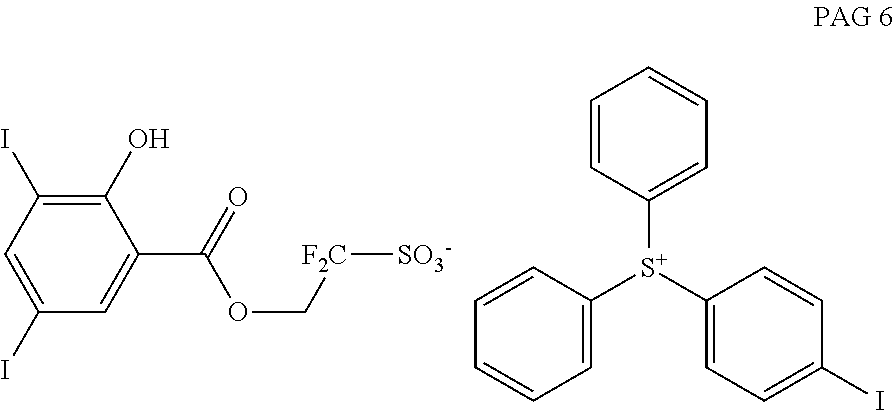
C1=CC([S+](C2=CC=CC=C2)C2=CC=C(I)C=C2)=CC=C1.C1(O)=C(I)C=C(I)C=C1C(OC[F2C][SO3-])=O
